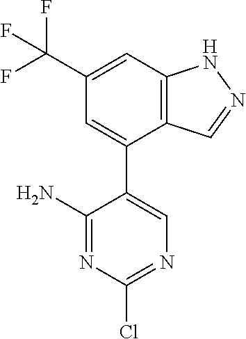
C12=C(C=C(C(F)(F)F)C=C1C1=CN=C(Cl)N=C1N)NN=C2
